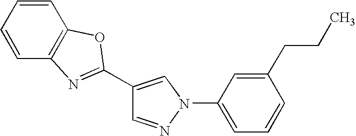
C1(C2=NC3=C(C=CC=C3)O2)=CN(C2=CC=CC(CCC)=C2)N=C1
